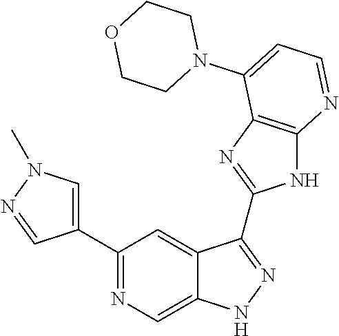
C1(C2=NC=C3C(=C2)C(C2=NC4=C(N2)N=CC=C4N2CCOCC2)=NN3)=CN(C)N=C1
